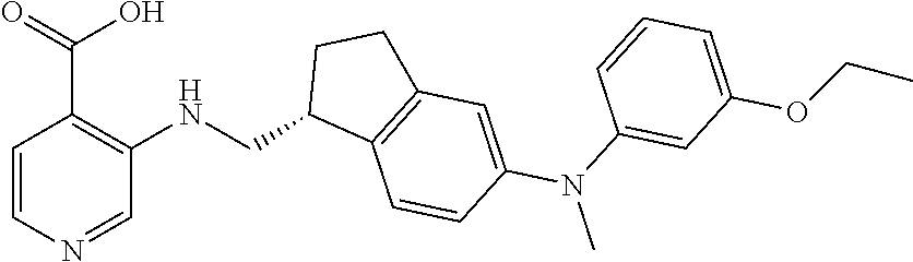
C1=CN=CC(NCC2C3=C(CC2)C=C(N(C)C2=CC(OCC)=CC=C2)C=C3)=C1C(=O)O
